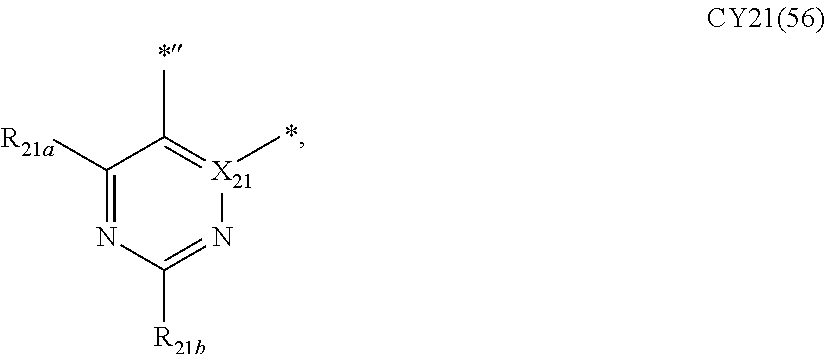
C1([R21a])=NC([R21b])=N[X21](C)=C1C
